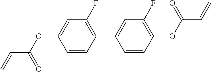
C=CC(=O)OC1=CC(F)=C(C2=CC(F)=C(OC(C=C)=O)C=C2)C=C1
